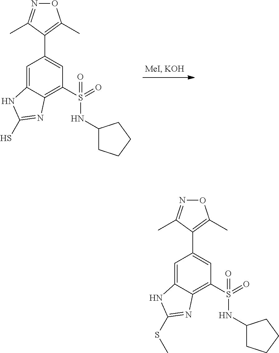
C1=C2C(=C(S(=O)(NC3CCCC3)=O)C=C1C1=C(C)ON=C1C)N=C(S)N2.C1=C2C(=C(S(=O)(NC3CCCC3)=O)C=C1C1=C(C)ON=C1C)N=C(SC)N2
